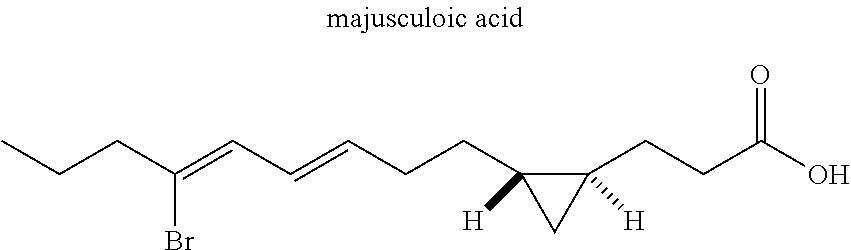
CCCC(=CC=CCCC1([H])CC1(CCC(O)=O)[H])Br
